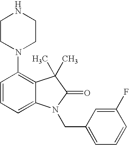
C1=CC=C2C(=C1N1CCNCC1)C(C)(C)C(=O)N2CC1=CC=CC(F)=C1
